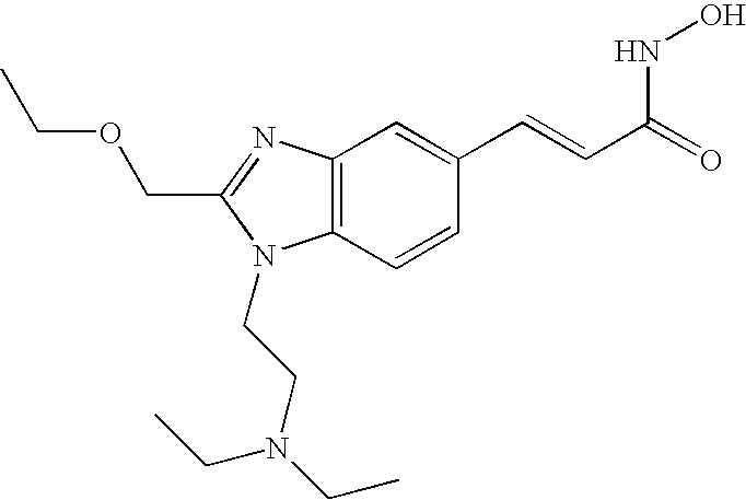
C12=C(C=CC(C=CC(NO)=O)=C1)N(CCN(CC)CC)C(COCC)=N2
